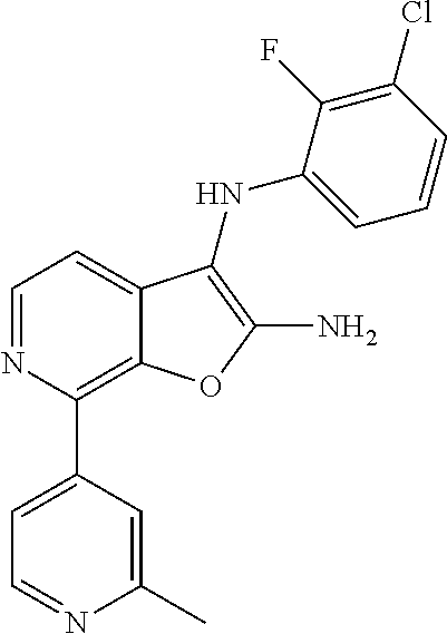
C1=CC(Cl)=C(F)C(NC2=C(N)OC3=C(C4=CC=NC(C)=C4)N=CC=C32)=C1
